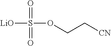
[LiO]S(OCC[CN])(=O)=O
